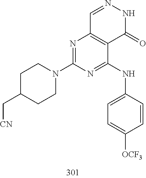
C1=NNC(=O)C2=C1N=C(N1CCC(C[CN])CC1)N=C2NC1=CC=C([OCF3])C=C1
